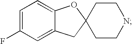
C1=C(F)C=C2C(=C1)OC1(C2)CCNCC1
